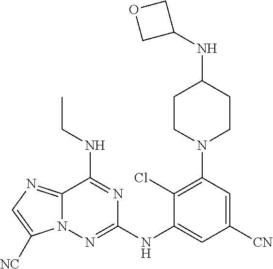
N12C(=NC=C1[NC])C(NCC)=NC(NC1=CC([CN])=CC(N3CCC(NC4COC4)CC3)=C1Cl)=N2
